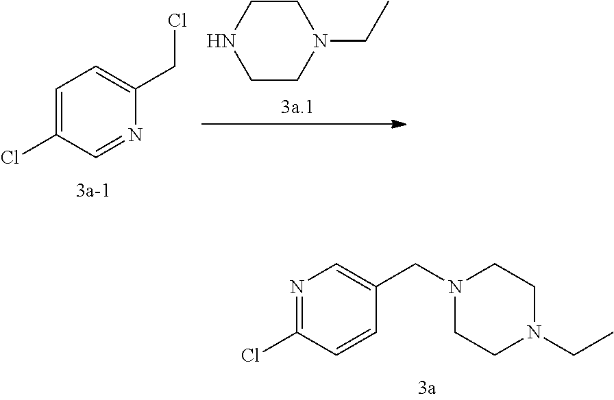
N1=C(Cl)C=CC(CN2CCN(CC)CC2)=C1.C1=C(Cl)C=NC(CCl)=C1.C1CNCCN1CC
